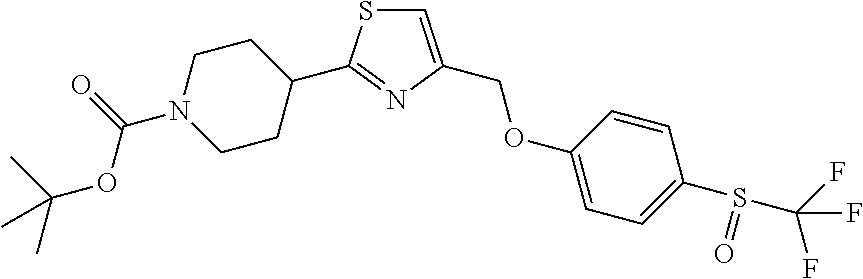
C1=CC(OCC2=CSC(C3CCN(C(=O)OC(C)(C)C)CC3)=N2)=CC=C1S(C(F)(F)F)=O
